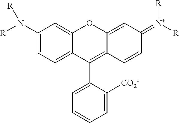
C1(N([R])[R])=CC=C2C(=C1)OC1=CC(=[N+]([R])[R])C=CC1=C2C1=CC=CC=C1[CO2-]
